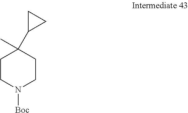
C1CN([Boc])CCC1(C1CC1)C
